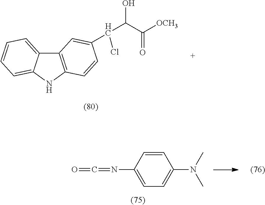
C12=C(NC3=CC=CC=C13)C=CC(C(Cl)C(C([OCH3])=O)O)=C2.C1(N=C=O)=CC=C(N(C)C)C=C1
